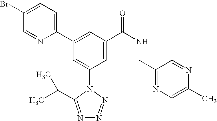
C1(C2=CC(C(NCC3=NC=C(C)N=C3)=O)=CC(N3C(C(C)C)=NN=N3)=C2)=CC=C(Br)C=N1
